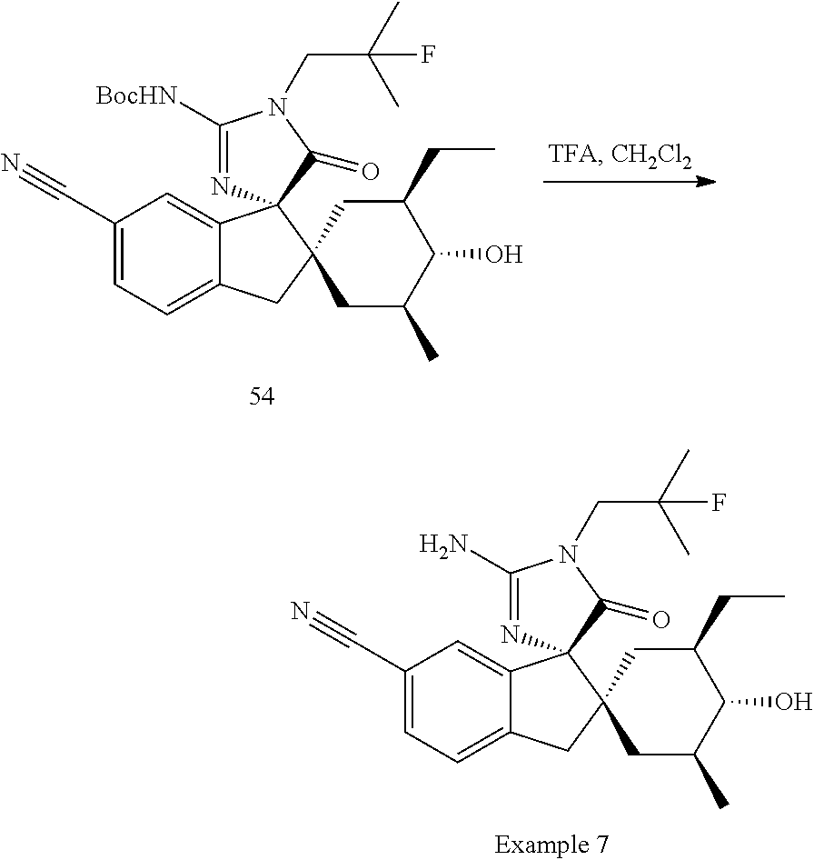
C1(C#N)=CC=C2C(=C1)C1(C3(C2)CC(C)C(O)C(CC)C3)N=C([BocHN])N(CC(C)(C)F)C1=O.C1(C#N)=CC=C2C(=C1)C1(C3(C2)CC(C)C(O)C(CC)C3)N=C(N)N(CC(C)(C)F)C1=O
